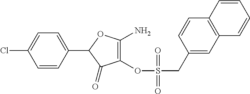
C1(=O)C(OS(CC2=CC3=C(C=C2)C=CC=C3)(=O)=O)=C(N)OC1C1=CC=C(Cl)C=C1
